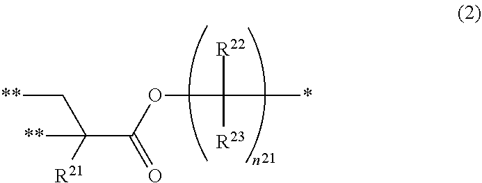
C(C(OC([R22])(*)[R23])=O)([R21])(C[**])[**]
